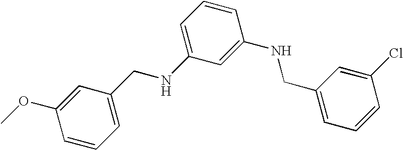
C1=CC=C(CNC2=CC=CC(NCC3=CC=CC(Cl)=C3)=C2)C=C1OC
